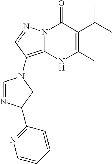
N12C(=C(N3C=NC(C4=NC=CC=C4)C3)C=N1)NC(C)=C(C(C)C)C2=O
